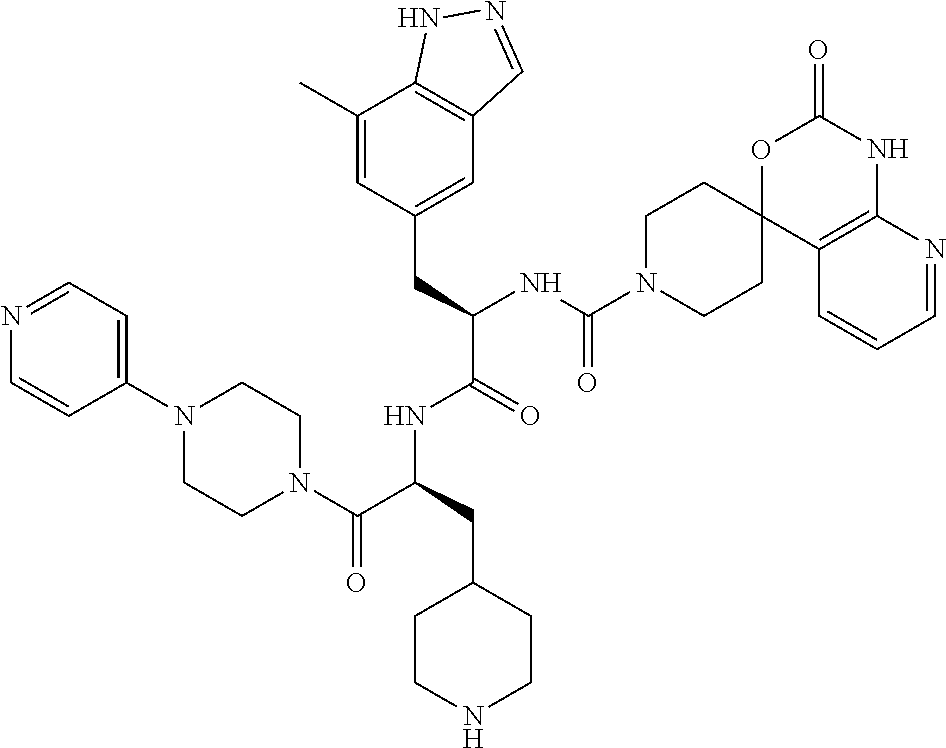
N1=CC=C(N2CCN(C(C(CC3CCNCC3)NC(C(CC3=CC4=C(C(C)=C3)NN=C4)NC(N3CCC4(CC3)OC(=O)NC3=C4C=CC=N3)=O)=O)=O)CC2)C=C1
